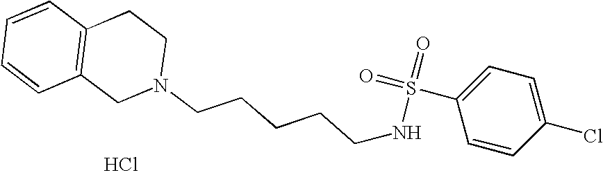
Cl.C1=CC=CC2=C1CCN(CCCCCNS(=O)(C1=CC=C(Cl)C=C1)=O)C2
